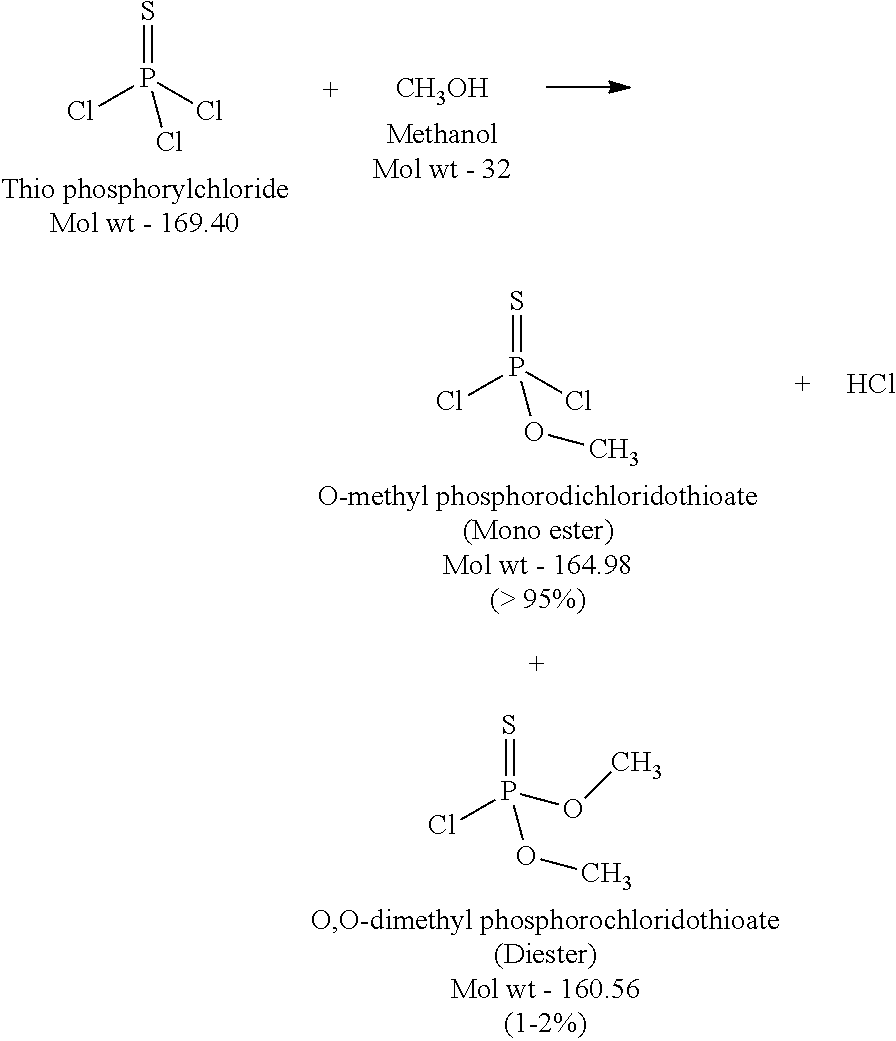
ClP(Cl)(=S)Cl.[CH3OH].ClP(Cl)(=S)OC.Cl.ClP(OC)(=S)OC
